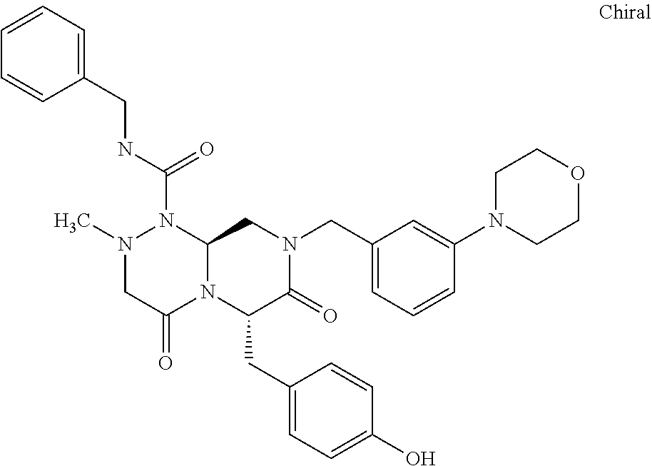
N(C(=O)N1N(C)CC(=O)N2C1CN(CC1=CC=CC(N3CCOCC3)=C1)C(=O)C2CC1=CC=C(O)C=C1)CC1=CC=CC=C1
